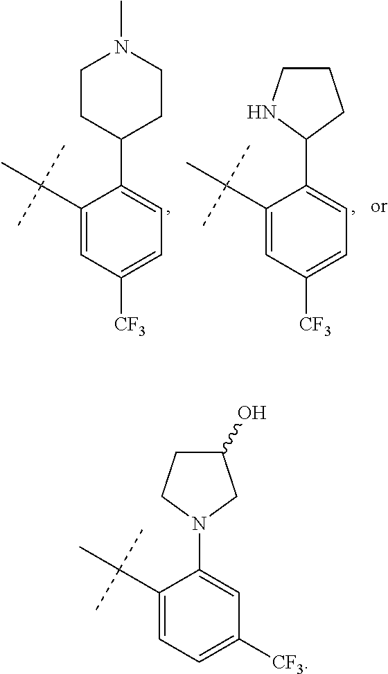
N1(C2=CC([CF3])=CC=C2C(C)(C)C)CC(O)CC1.C1CC(C2=CC=C([CF3])C=C2C(C)(C)C)CCN1C.C1(C2=CC=C([CF3])C=C2C(C)(C)C)CCCN1
